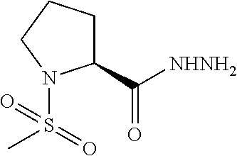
C1(C([NHNH2])=O)CCCN1S(=O)(C)=O
